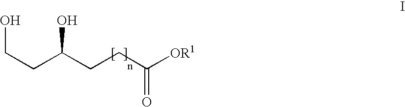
C(CC(CCC([OR1])=O)O)O
